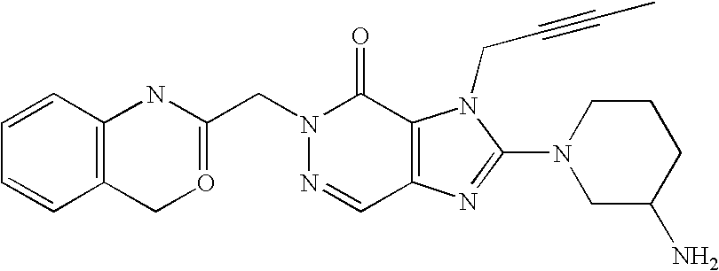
N1(CC2=OCC3=C(N2)C=CC=C3)N=CC2=C(C1=O)N(CC#CC)C(N1CC(N)CCC1)=N2
